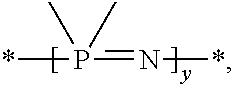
*P(=N*)(C)C
